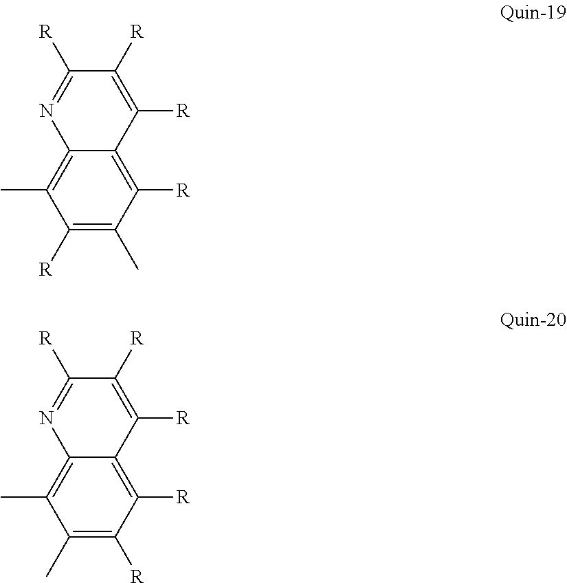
C1([R])=C(C)C([R])=C2C(=C1C)N=C([R])C([R])=C2[R].C1(C)=C([R])C([R])=C2C(=C1C)N=C([R])C([R])=C2[R]
